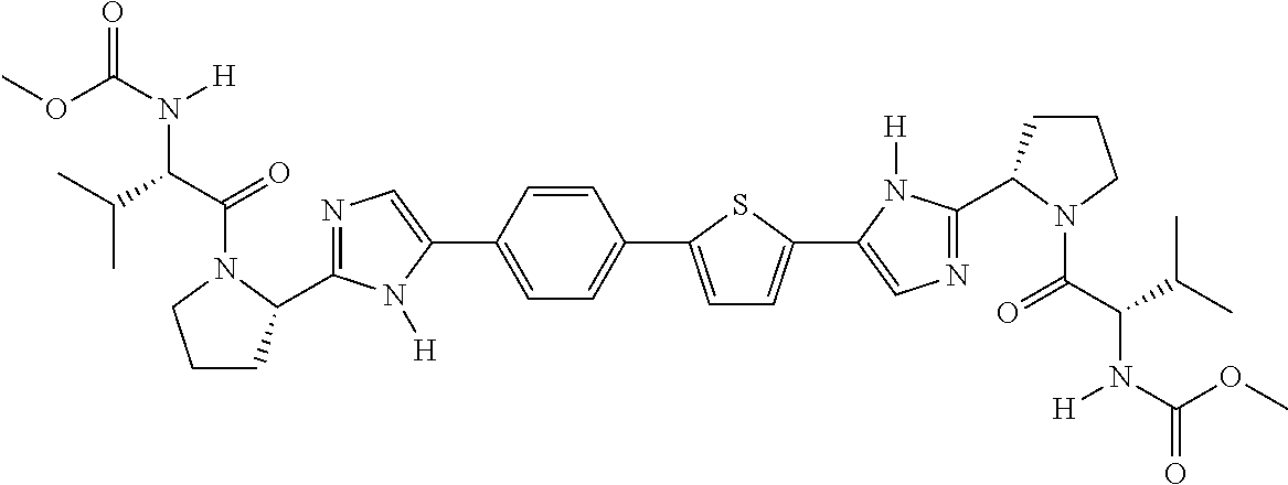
C1=CC(C2=CN=C(C3CCCN3C(C(C(C)C)N(C(OC)=O)[H])=O)N2[H])=CC=C1C1=CC=C(C2=CN=C(C3CCCN3C(C(C(C)C)N(C(OC)=O)[H])=O)N2[H])S1
